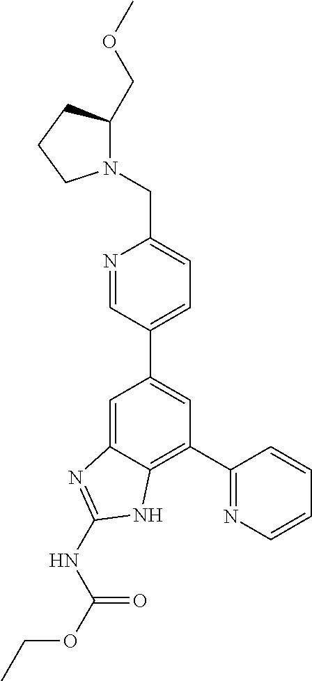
C1=C2C(=C(C3=NC=CC=C3)C=C1C1=CC=C(CN3C(COC)CCC3)N=C1)NC(NC(OCC)=O)=N2
